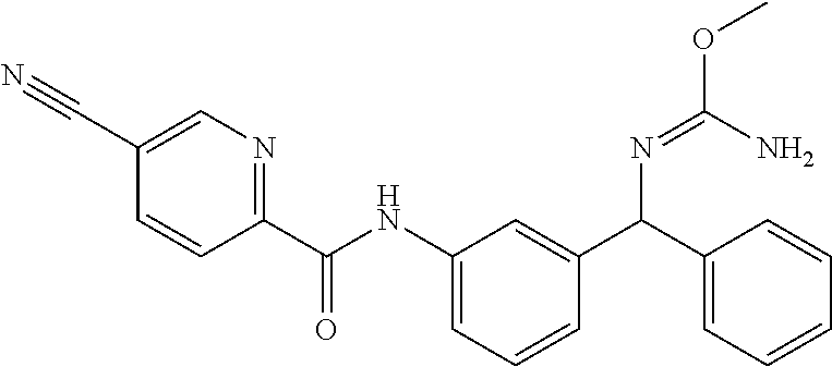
C1=C(C#N)C=CC(C(NC2=CC=CC(C(C3=CC=CC=C3)N=C(OC)N)=C2)=O)=N1
